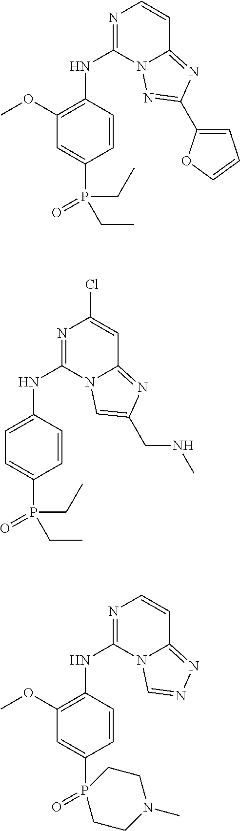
C1=C(P(CC)(=O)CC)C=CC(NC2=NC=CC3=NC(C4=CC=CO4)=NN23)=C1OC.C1=C(P(CC)(=O)CC)C=CC(NC2=NC(Cl)=CC3=NC(CNC)=CN23)=C1.C1=C(P2(=O)CCN(C)CC2)C=CC(NC2=NC=CC3=NN=CN23)=C1OC
